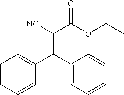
C1=CC=CC(C(C2=CC=CC=C2)=C([NC])C(OCC)=O)=C1
